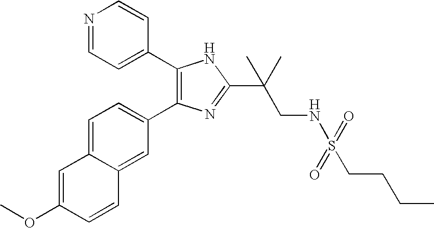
COC1=CC2=CC=C(C3=C(C4=CC=NC=C4)NC(C(CNS(=O)(=O)CCCC)(C)C)=N3)C=C2C=C1
